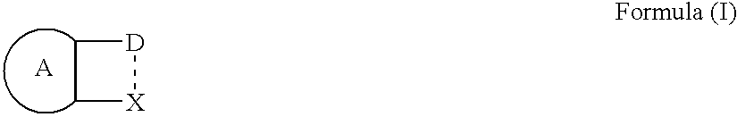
C1C[X][D]1
